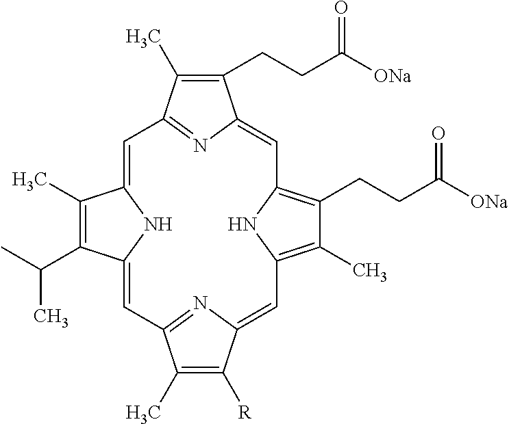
C1(C)=C(CCC([ONa])=O)C2=CC3=C(CCC([ONa])=O)C(C)=C(N3)C=C3C([R])=C(C)C(=N3)C=C3C(C(C)C)=C(C)C(=CC1=N2)N3
